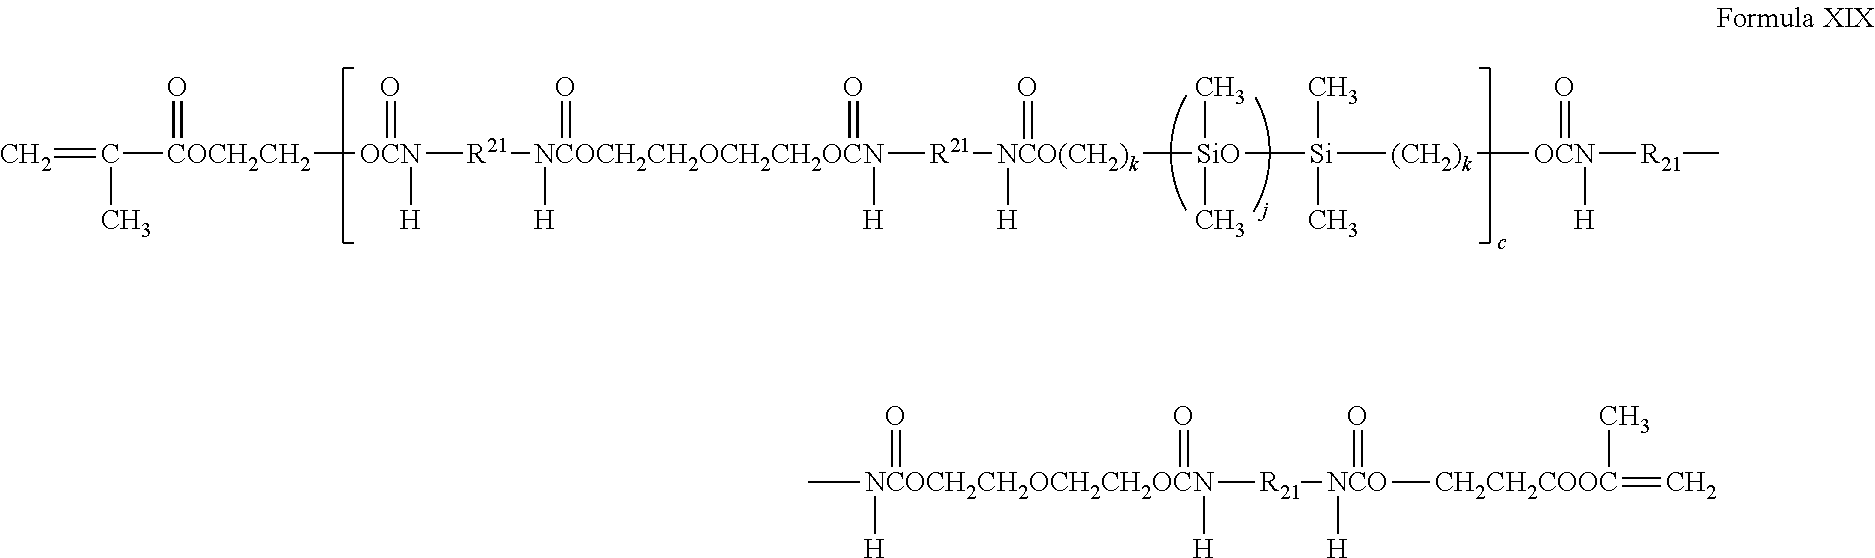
C=C(C)[COCH2CH2](=O)[OCN]([R21][NCOCH2CH2OCH2CH2OCN]([R21][NCO(CH2)k](=O)([H])[SiO]([Si]([(CH2)k][OCN]([R21]C)(=O)[H])(C)C)(C)C)([H])(=O)([H])=O)([H])=O.C[NCOCH2CH2OCH2CH2OCN]([H])(=O)([R21][NCO]([CH2CH2COOC](=C)C)([H])=O)(=O)[H]
